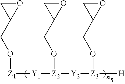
O1CC1CO[Z1][Y1][Z2]([Y2][Z3]([H])OCC1OC1)OCC1OC1
